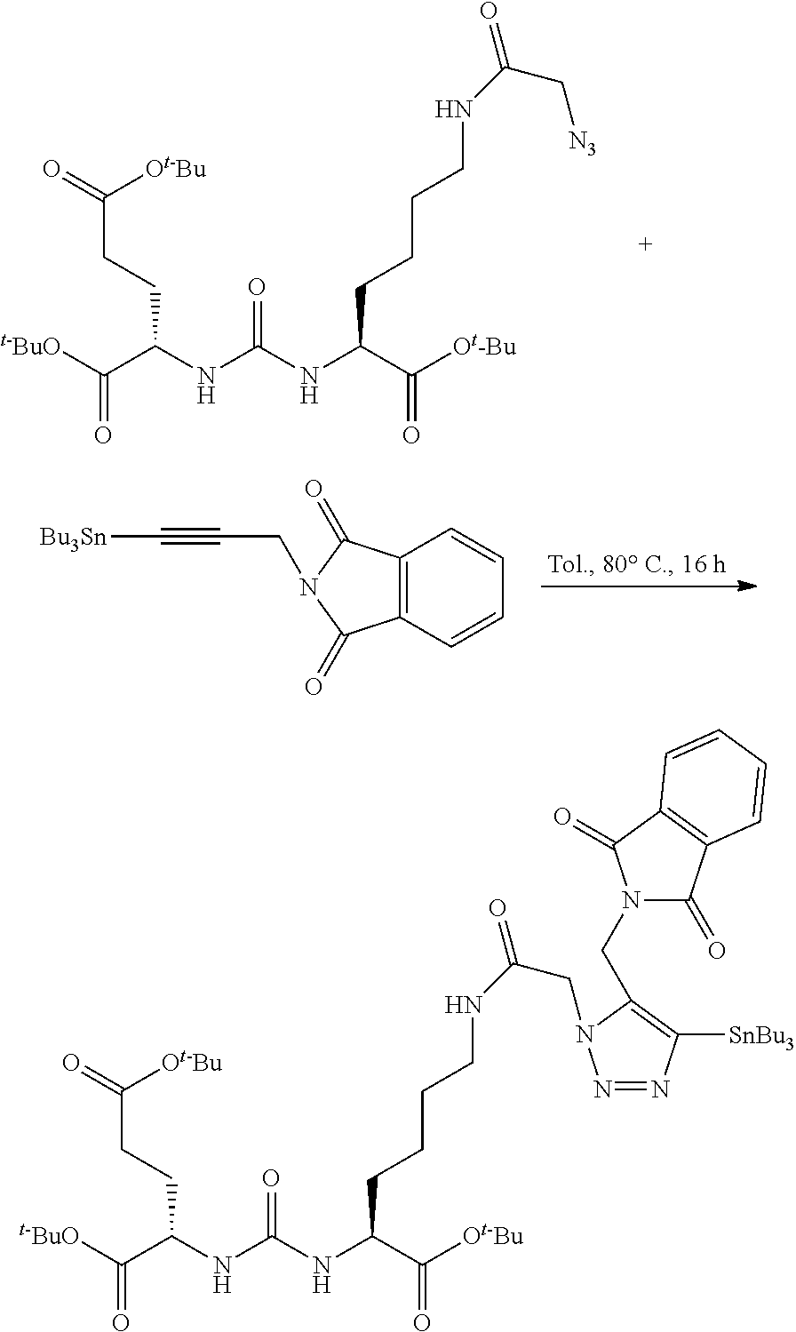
C(C(NC(NC(C([Ot-Bu])=O)CCCCNC(=O)C[N3])=O)CCC(=O)[Ot-Bu])([t-BuO])=O.C12=C(C=CC=C1)C(=O)N(CC#C[Bu3Sn])C2=O.C(C(NC(NC(C([Ot-Bu])=O)CCCCNC(=O)CN1N=NC([SnBu3])=C1CN1C(=O)C2=C(C1=O)C=CC=C2)=O)CCC(=O)[Ot-Bu])([t-BuO])=O
